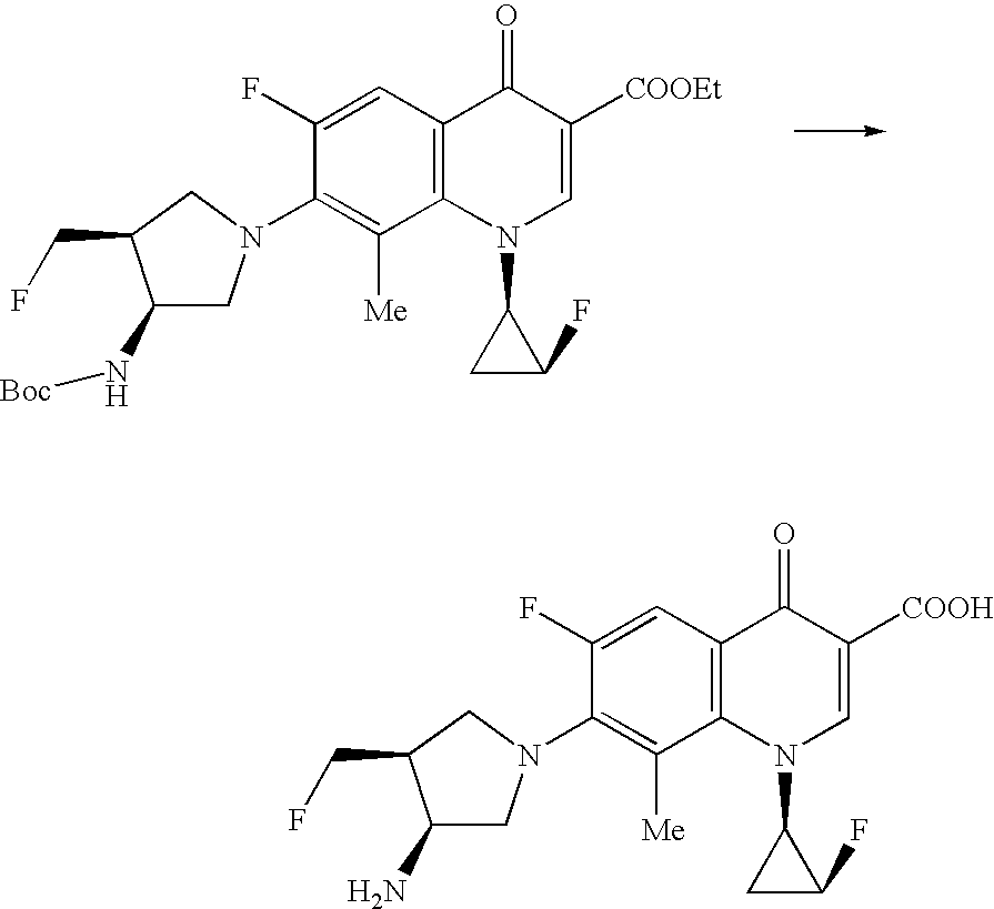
C12=C(C=C(F)C(N3CC(N[Boc])C(CF)C3)=C1[Me])C(=O)C([COOEt])=CN2C1CC1F.C12=C(C=C(F)C(N3CC(N)C(CF)C3)=C1[Me])C(=O)C([COOH])=CN2C1CC1F
